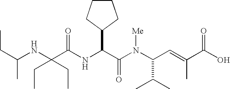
N(C(C(N(C(C(C)C)C=C(C)C(O)=O)[Me])=O)C1CCCC1)C(C(NC(CC)C)(CC)CC)=O
